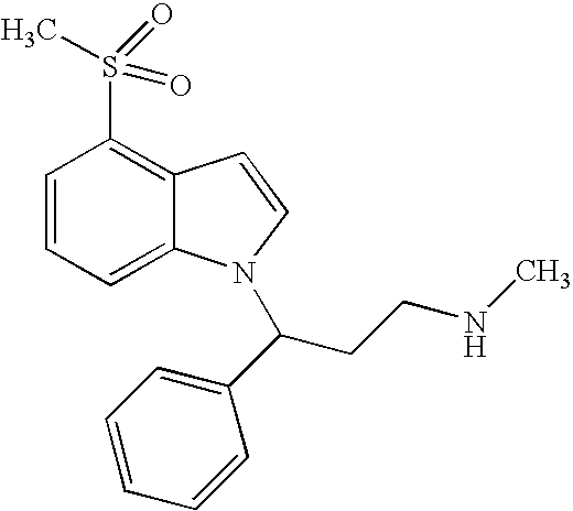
C1=CC=C2C(=C1S(=O)(C)=O)C=CN2C(CCNC)C1=CC=CC=C1
